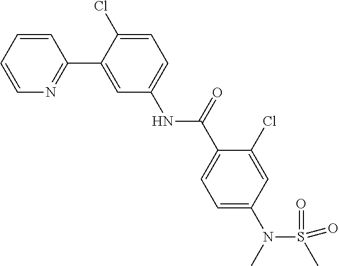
C1=CC=CN=C1C1=CC(NC(C2=CC=C(N(S(C)(=O)=O)C)C=C2Cl)=O)=CC=C1Cl
